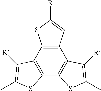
C12=C(C3=C(C4=C1C([R])=C(C)S4)SC(C)=C3[R])SC([R])=C2
